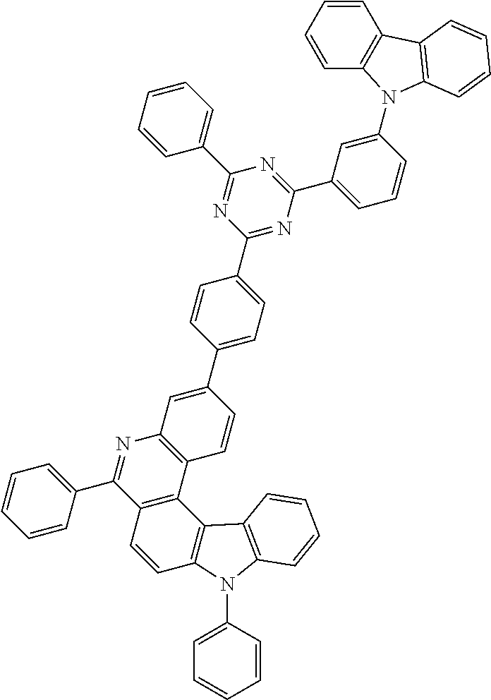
C1(C2=CC=C(C3=CC4=C(C=C3)C3=C(C(C5=CC=CC=C5)=N4)C=CC4=C3C3=C(N4C4=CC=CC=C4)C=CC=C3)C=C2)=NC(C2=CC=CC(N3C4=C(C=CC=C4)C4=C3C=CC=C4)=C2)=NC(C2=CC=CC=C2)=N1
